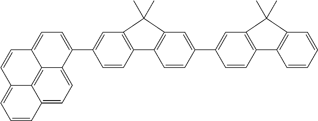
C1(C2=CC3=C(C4=C(C=C(C5=CC=C6C7=C8C(=CC=C75)C=CC=C8C=C6)C=C4)C3(C)C)C=C2)=CC2=C(C=C1)C1=C(C=CC=C1)C2(C)C
